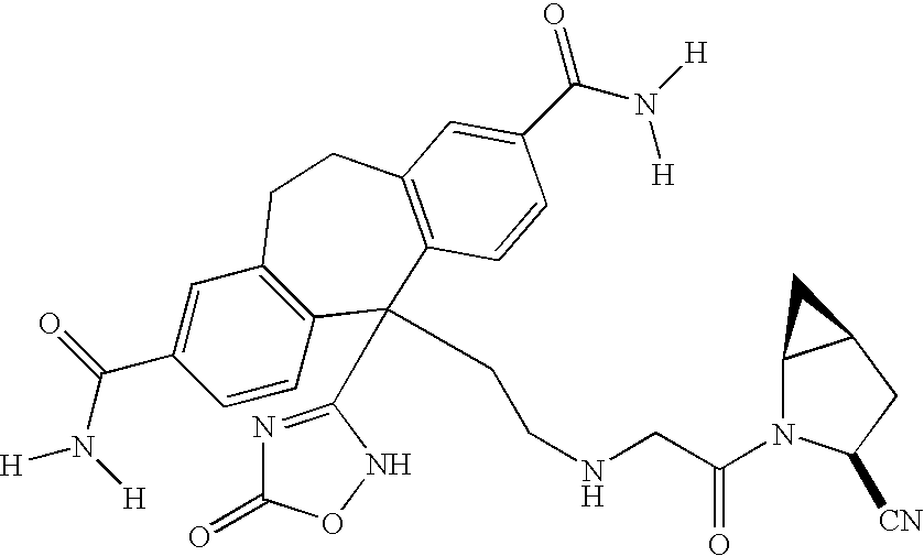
[H]N(C(C1=CC2=C(C=C1)C(C1=NC(=O)ON1)(CCNCC(N1C3C(CC1[CN])C3)=O)C1=C(CC2)C=C(C(N([H])[H])=O)C=C1)=O)[H]
